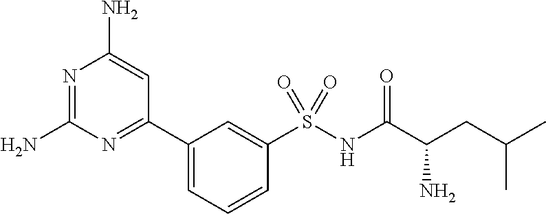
N1=C(N)N=C(C2=CC=CC(S(NC(C(CC(C)C)N)=O)(=O)=O)=C2)C=C1N
